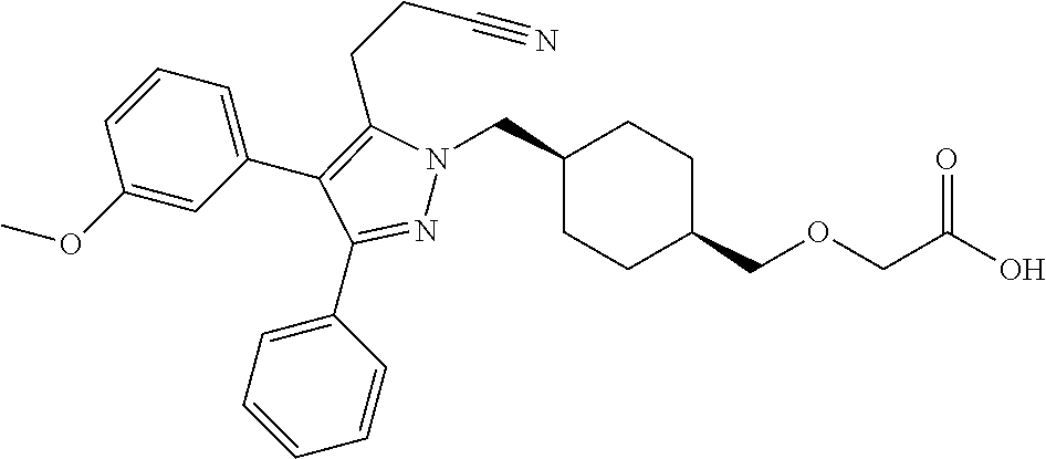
C1(CN2N=C(C3=CC=CC=C3)C(C3=CC=CC(OC)=C3)=C2CCC#N)CCC(COCC(O)=O)CC1
